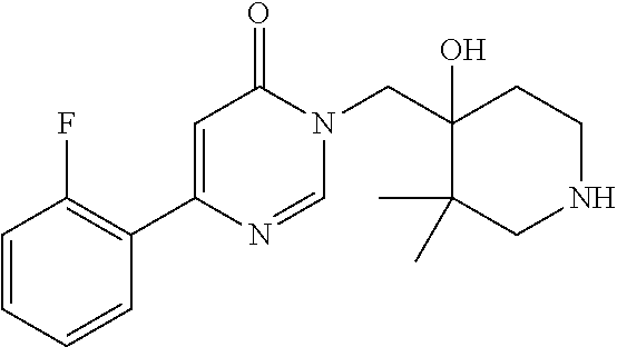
C1=CC=CC(C2=CC(=O)N(CC3(O)C(C)(C)CNCC3)C=N2)=C1F
